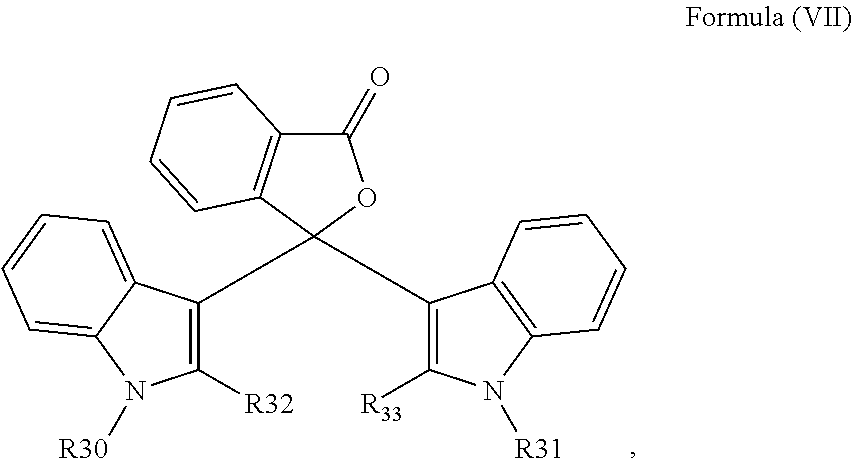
C1([R32])=C(C2(C3=C([R33])N([R31])C4=C3C=CC=C4)OC(=O)C3=C2C=CC=C3)C2=CC=CC=C2N1[R30]
